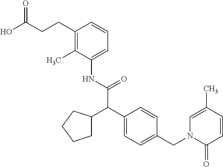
C(C(O)=O)CC1=C(C)C(NC(C(C2=CC=C(CN3C(=O)C=CC(C)=C3)C=C2)C2CCCC2)=O)=CC=C1
